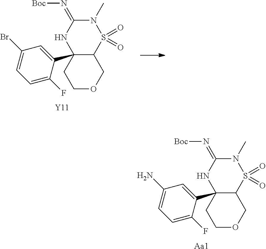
C1(C23NC(=N[Boc])N(C)S(=O)(=O)C2COCC3)=CC(N)=CC=C1F.[Aa1].C1(C23NC(=N[Boc])N(C)S(=O)(=O)C2COCC3)=CC(Br)=CC=C1F.[Y11]
